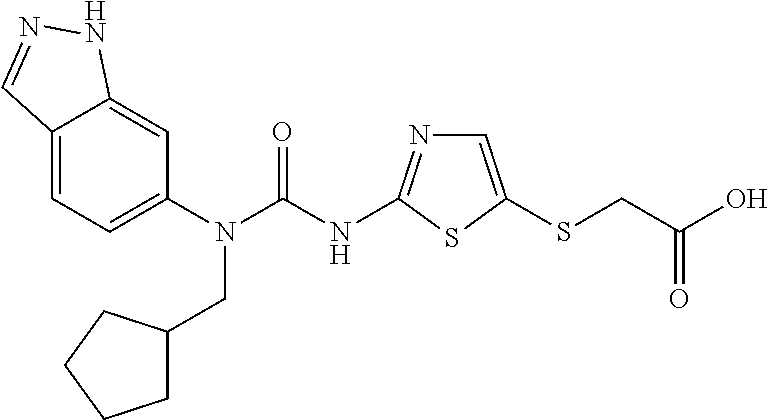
C12=CC=C(N(C(NC3=NC=C(SCC(O)=O)S3)=O)CC3CCCC3)C=C1NN=C2
